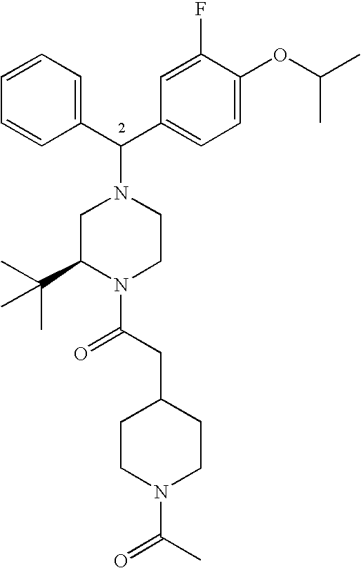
C1=CC=CC(C(C2=CC=C(OC(C)C)C(F)=C2)N2CC(C(C)(C)C)N(C(CC3CCN(C(C)=O)CC3)=O)CC2)=C1
